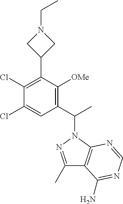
C1(Cl)=C(C2CN(CC)C2)C([OMe])=C(C(C)N2N=C(C)C3=C2N=CN=C3N)C=C1Cl
